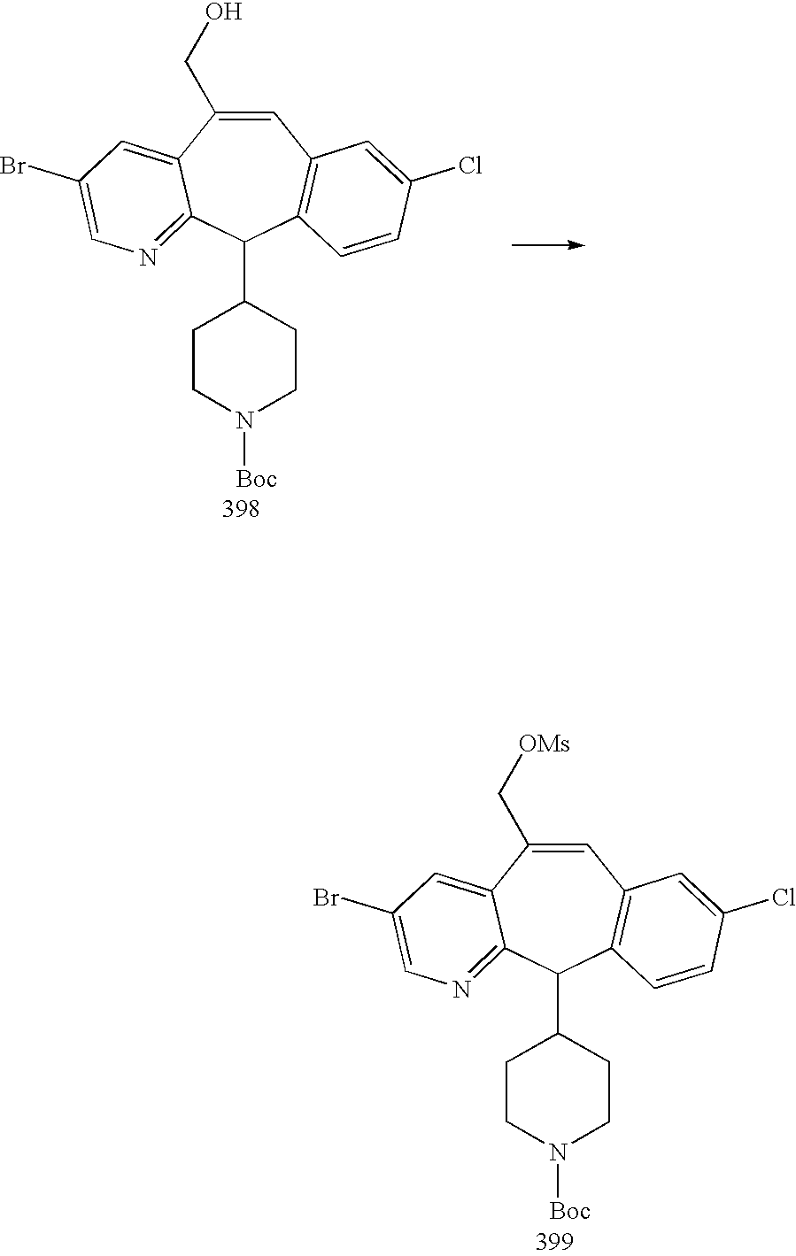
C1=C(CO)C2=CC(Br)=CN=C2C(C2CCN([Boc])CC2)C2=C1C=C(Cl)C=C2.C1=C(C[OMs])C2=CC(Br)=CN=C2C(C2CCN([Boc])CC2)C2=C1C=C(Cl)C=C2
